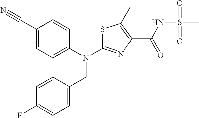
C1(C#N)=CC=C(N(C2=NC(C(NS(C)(=O)=O)=O)=C(C)S2)CC2=CC=C(F)C=C2)C=C1
